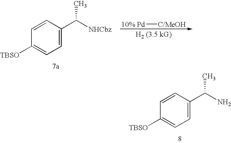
[TBSO]C1=CC=C(C(C)[NHCbz])C=C1.[10% Pd][C/MeOH].[TBSO]C1=CC=C(C(C)N)C=C1
